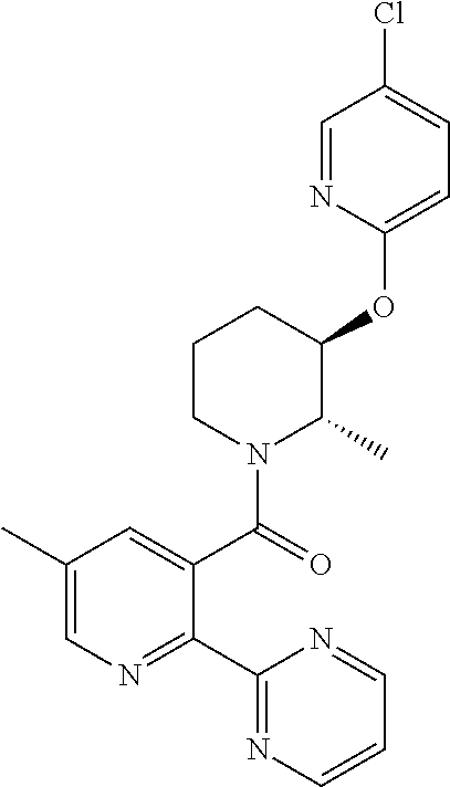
C1(C)=CN=C(C2=NC=CC=N2)C(C(N2C(C)C(OC3=CC=C(Cl)C=N3)CCC2)=O)=C1
